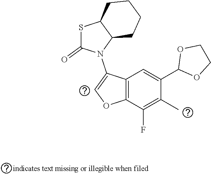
N1(C2=COC3=C2C=C(C2OCCO2)C(C)=C3F)C2C(SC1=O)CCCC2
